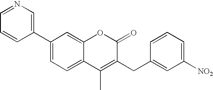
C1(C2=CN=CC=C2)=CC=C2C(=C1)OC(=O)C(CC1=CC([NO2])=CC=C1)=C2C
